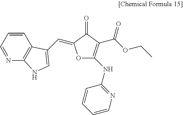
C1=CC=NC2=C1C(C=C1OC(NC3=NC=CC=C3)=C(C(OCC)=O)C1=O)=CN2
